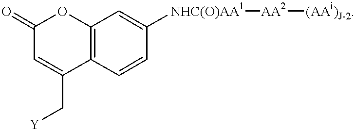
C12=C(C=CC([NHC(O)AA1][AA2][(AAi)J-2])=C1)C(C[Y])=CC(=O)O2
